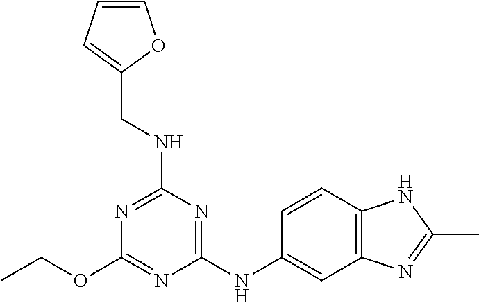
C(OC1=NC(NC2=CC3=C(C=C2)NC(C)=N3)=NC(NCC2=CC=CO2)=N1)C
